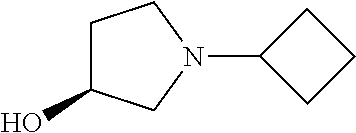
C1C(O)CN(C2CCC2)C1
